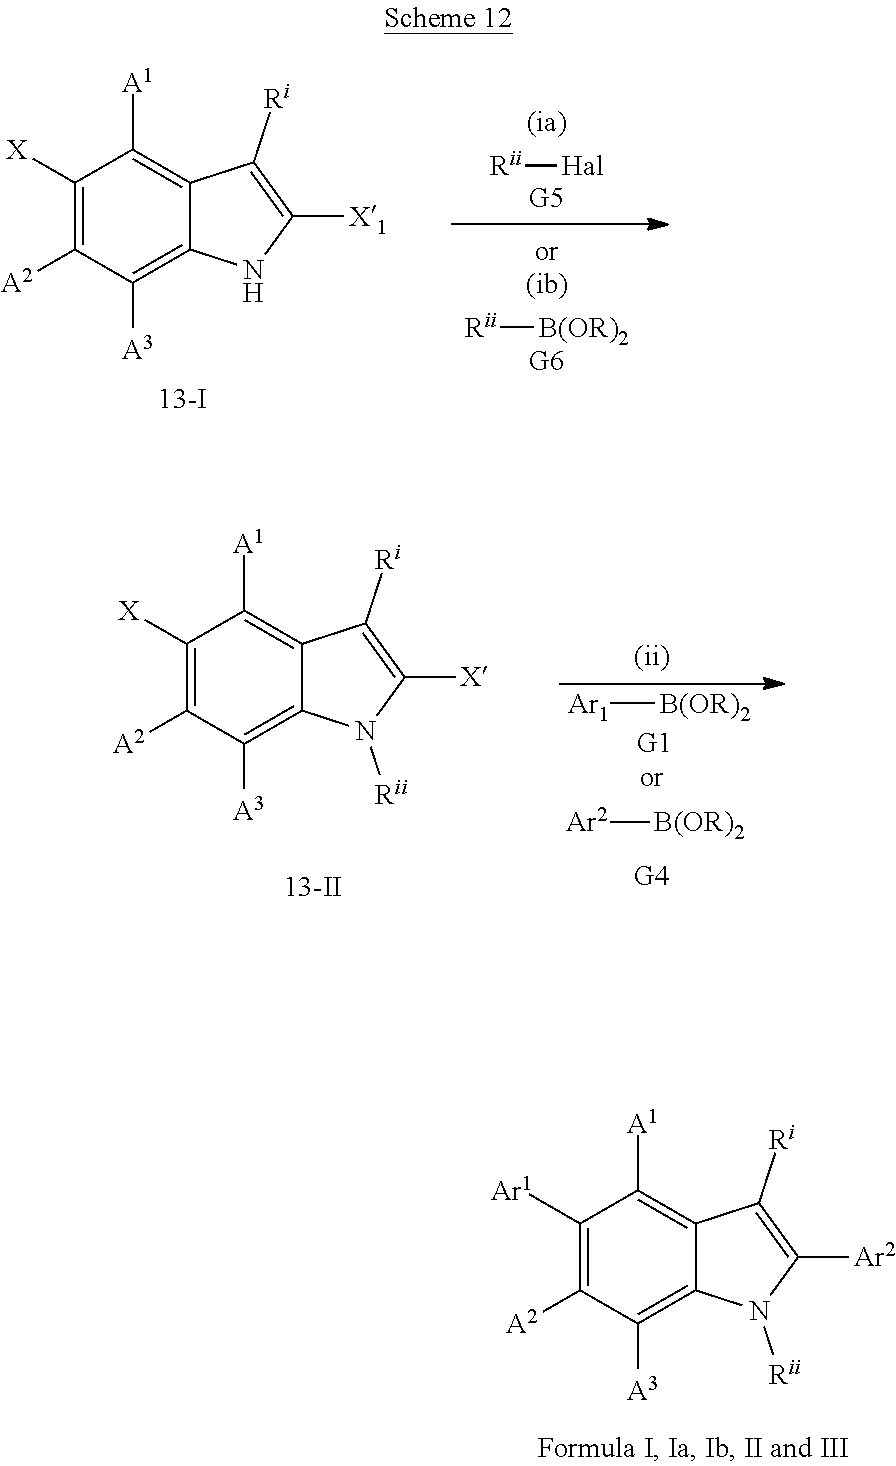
C1([X])=C([A2])C([A3])=C2C(=C1[A1])C([Ri])=C([X1])N2.[Rii][Hal].[Rii][B(OR)2].C1([Ar1])=C([A2])C([A3])=C2C(=C1[A1])C([Ri])=C([Ar2])N2[Rii].C1([X])=C([A2])C([A3])=C2C(=C1[A1])C([Ri])=C([X])N2[Rii].[Ar1][B(OR)2].[Ar2][B(OR)2]
